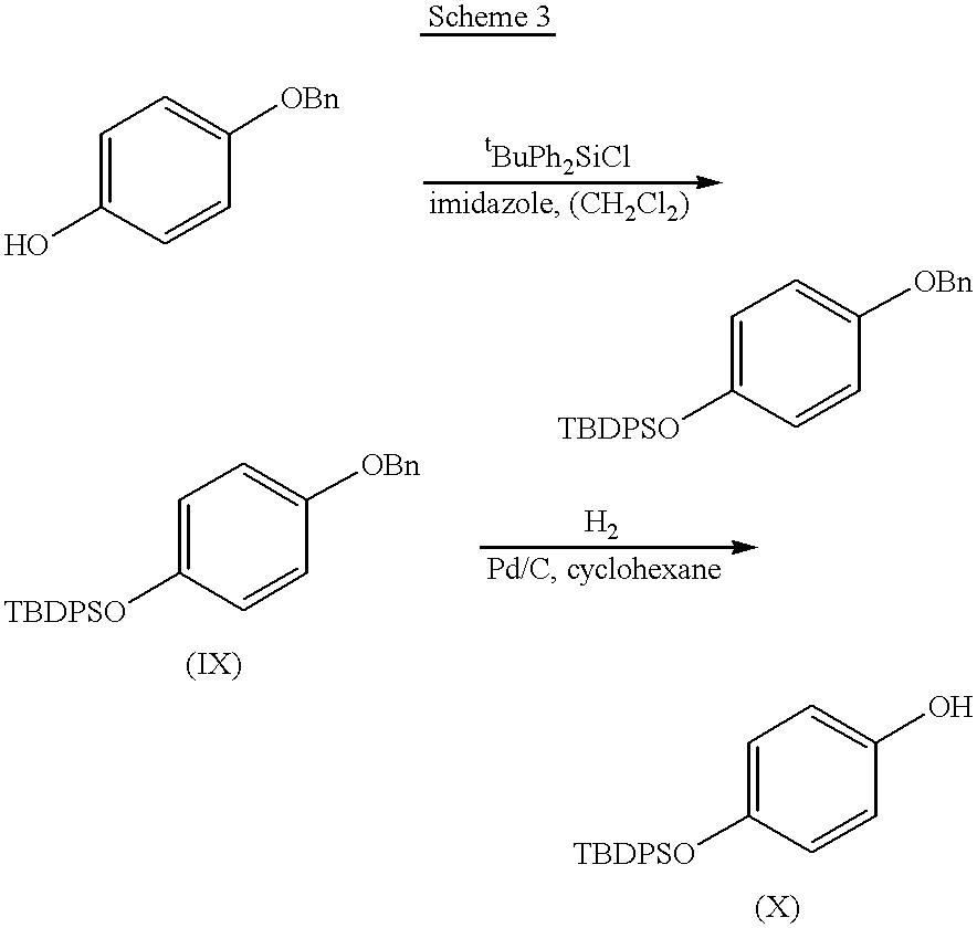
OC1=CC=C([OBn])C=C1.C1([TBDPSO])=CC=C([OBn])C=C1.C1([TBDPSO])=CC=C([OBn])C=C1.C1([TBDPSO])=CC=C(O)C=C1
